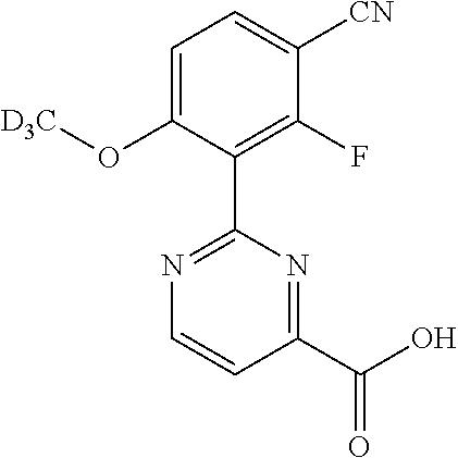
C1(C2=NC=CC(C(O)=O)=N2)=C(F)C([CN])=CC=C1O[D3C]
